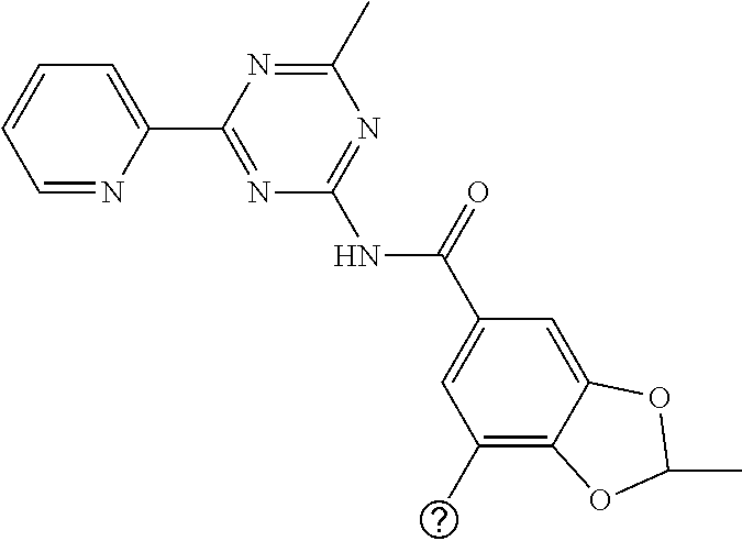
C1=NC(C2=NC(NC(C3=CC(C)=C4C(=C3)OC(C)O4)=O)=NC(C)=N2)=CC=C1
